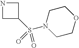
C1C(S(N2CCOCC2)(=O)=O)CN1
